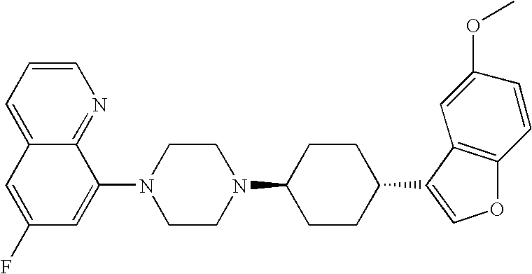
C1=CC=C2C(=N1)C(N1CCN(C3CCC(C4=COC5=C4C=C(OC)C=C5)CC3)CC1)=CC(F)=C2
